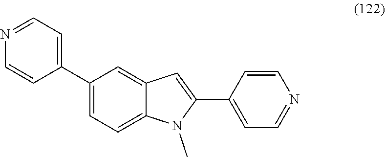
C1=NC=CC(C2=CC=C3C(=C2)C=C(C2=CC=NC=C2)N3C)=C1
